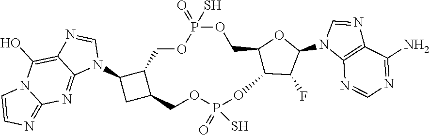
O1P(=O)(S)OCC2C(N3C=NC4=C(O)N5C(=NC=C5)N=C34)CC2COP(=O)(S)OC2C(C1)OC(N1C3=C(N=C1)C(N)=NC=N3)C2F
